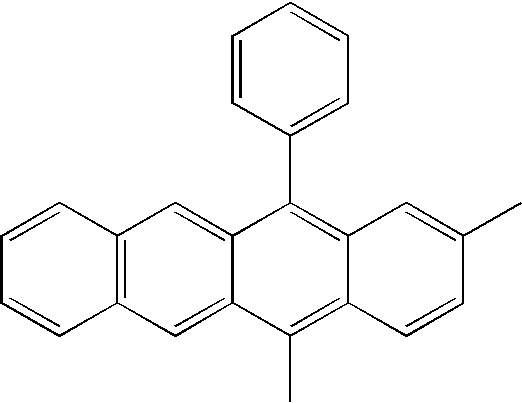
C1=CC(C2=C3C(=C(C)C4=CC5=C(C=C42)C=CC=C5)C=CC(C)=C3)=CC=C1
